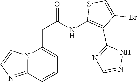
C12=NC=CN1C(CC(=O)NC1=C(C3=NC=NN3)C(Br)=CS1)=CC=C2
